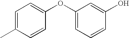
C1(C)=CC=C(OC2=CC=CC(O)=C2)C=C1
